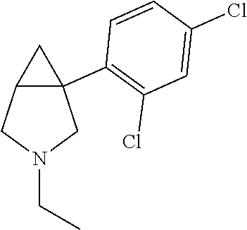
C12C(C3=C(Cl)C=C(Cl)C=C3)(CN(CC)C1)C2
